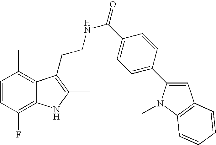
C1=CC(F)=C2C(=C1C)C(CCNC(=O)C1=CC=C(C3=CC4=C(N3C)C=CC=C4)C=C1)=C(C)N2
